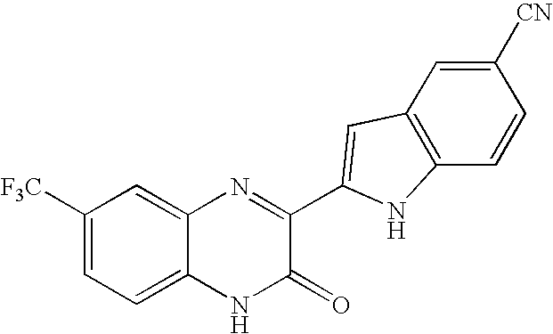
C1=C2C(=CC([F3C])=C1)N=C(C1=CC3=C(C=CC([CN])=C3)N1)C(=O)N2
